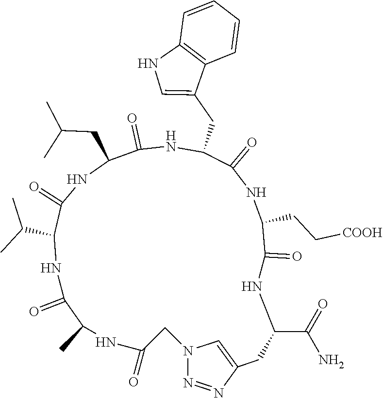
C1N2N=NC(=C2)CC(C(=O)N)NC(=O)C(CC[COOH])NC(=O)C(CC2=CNC3=C2C=CC=C3)NC(=O)C(CC(C)C)NC(=O)C(C(C)C)NC(=O)C(C)NC1=O
